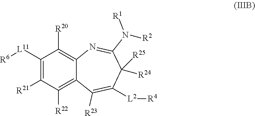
C1([R22])=C2C(=C([R20])C([L11][R6])=C1[R21])N=C(N([R1])[R2])C([R25])([R24])C([L2][R4])=C2[R23]
